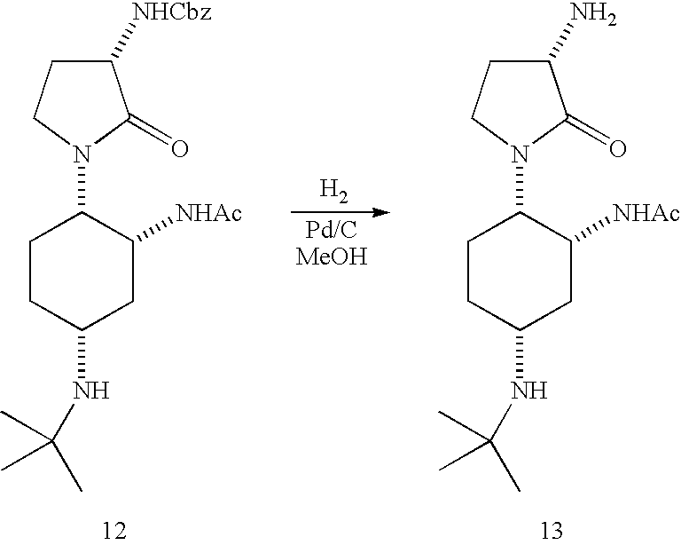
[H2].C1CC(NC(C)(C)C)CC([NHAc])C1N1C(=O)C([NHCbz])CC1.C1CC(NC(C)(C)C)CC([NHAc])C1N1C(=O)C(N)CC1
